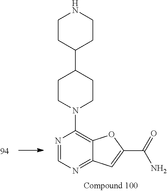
N1=CN=C2C(=C1N1CCC(C3CCNCC3)CC1)OC(C(=O)N)=C2
